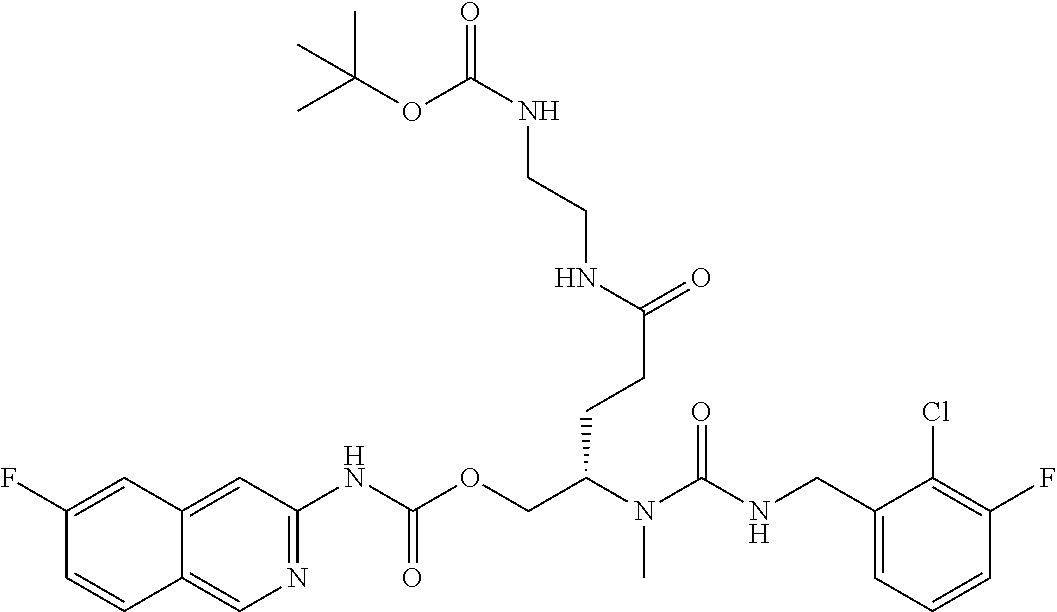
N1=C(NC(OCC(N(C(NCC2=CC=CC(F)=C2Cl)=O)C)CCC(NCCNC(OC(C)(C)C)=O)=O)=O)C=C2C(=C1)C=CC(F)=C2
